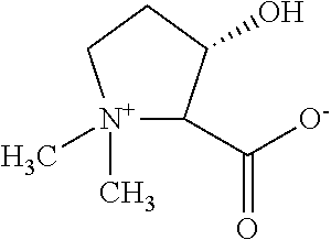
[N+]1(C)(C)C(C([O-])=O)C(O)CC1
